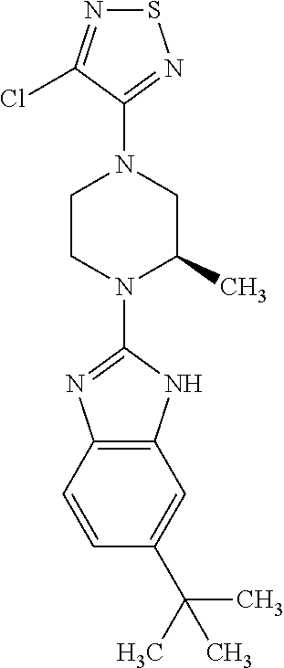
C1=CC2=C(C=C1C(C)(C)C)NC(N1C(C)CN(C3=NSN=C3Cl)CC1)=N2
